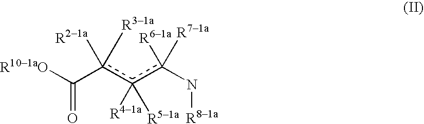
C(c(c(c(N[R81a])([R61a])[R71a])([R41a])[R51a])([R21a])[R31a])([R101aO])=O
